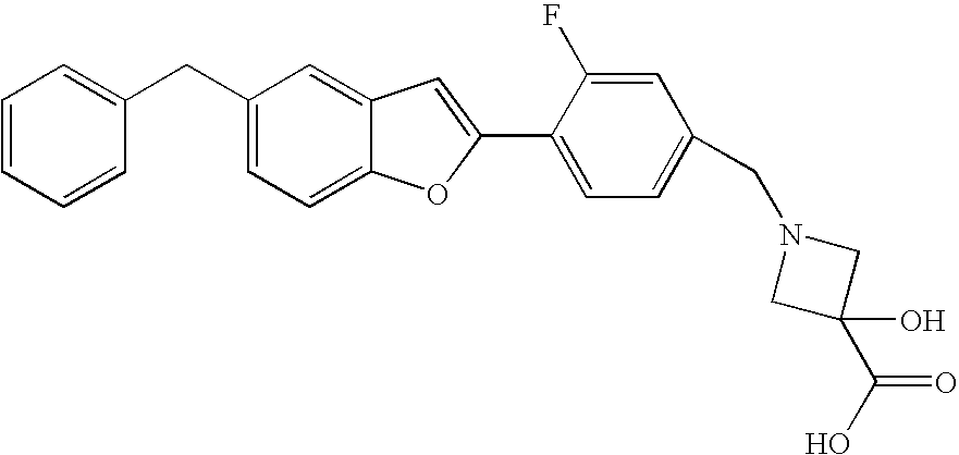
C1=CC=CC(CC2=CC=C3C(=C2)C=C(C2=CC=C(CN4CC(C(O)=O)(O)C4)C=C2F)O3)=C1
